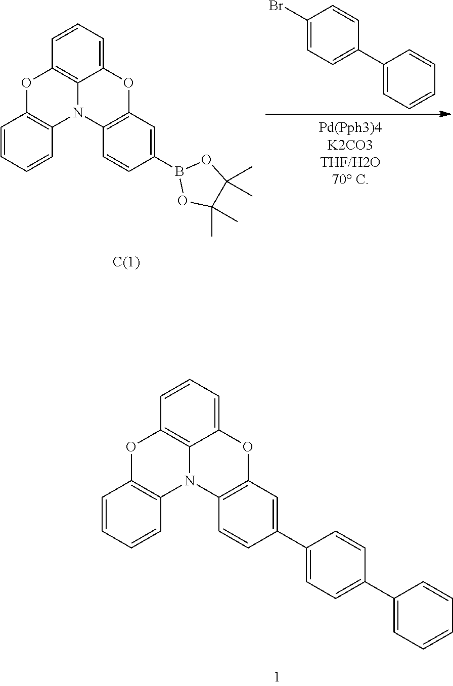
N12C3=C(C=C(C4=CC=C(C5=CC=CC=C5)C=C4)C=C3)OC3=CC=CC(=C13)OC1=C2C=CC=C1.N12C3=C(C=C(B4OC(C)(C)C(C)(C)O4)C=C3)OC3=CC=CC(=C13)OC1=C2C=CC=C1.C1(Br)=CC=C(C2=CC=CC=C2)C=C1
